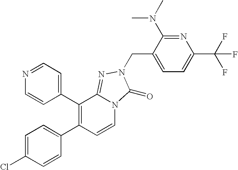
C1(C2=C(C3=CC=NC=C3)C3=NN(CC4=CC=C(C(F)(F)F)N=C4N(C)C)C(=O)N3C=C2)=CC=C(Cl)C=C1
